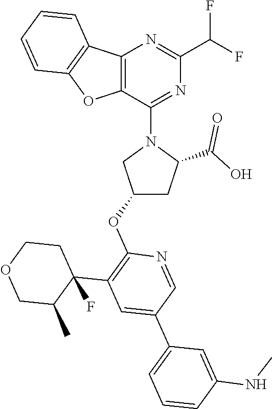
C12=C(C(N3CC(OC4=C(C5(F)C(C)COCC5)C=C(C5=CC=CC(NC)=C5)C=N4)CC3C(O)=O)=NC(C(F)F)=N1)OC1=C2C=CC=C1
